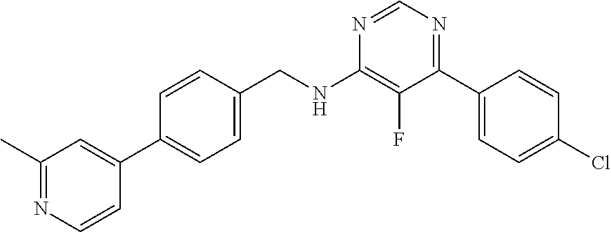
N1=CN=C(C2=CC=C(Cl)C=C2)C(F)=C1NCC1=CC=C(C2=CC(C)=NC=C2)C=C1
